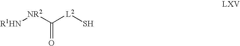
[R1HN][NR2]C([L2]S)=O
